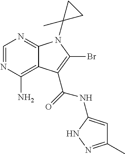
C1=NC(N)=C2C(=N1)N(C1(C)CC1)C(Br)=C2C(=O)NC1=CC(C)=NN1
